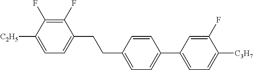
C1(F)=C(F)C([C2H5])=CC=C1CCC1=CC=C(C2=CC=C([C3H7])C(F)=C2)C=C1
